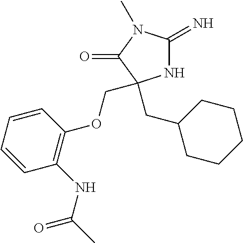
N1C(=N)N(C)C(=O)C1(CC1CCCCC1)COC1=C(NC(C)=O)C=CC=C1
